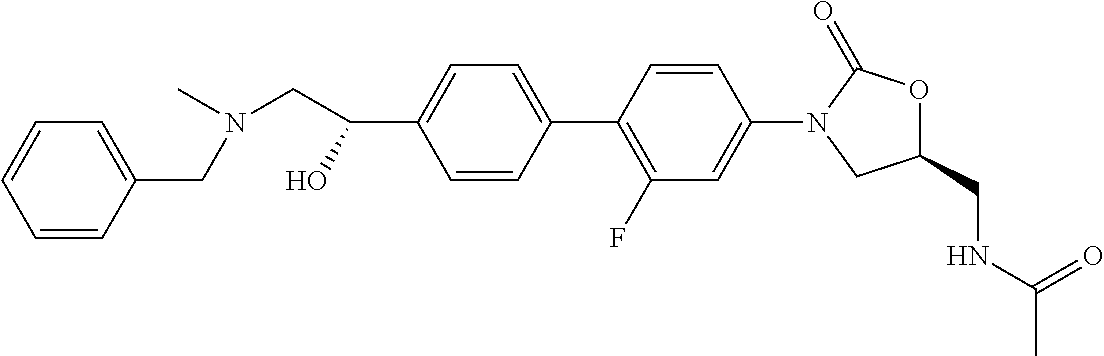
C1=C(C2=C(F)C=C(N3CC(CNC(C)=O)OC3=O)C=C2)C=CC(C(O)CN(C)CC2=CC=CC=C2)=C1
